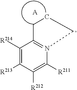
C1([R214])=C([R213])C([R212])=C([R211])N2=C1CCC2.[A]
